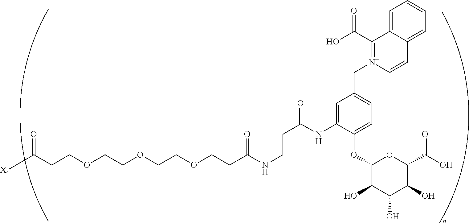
C(COCCOCCOCCC(NCCC(=O)NC1=CC(C[N+]2=C(C(O)=O)C3=CC=CC=C3C=C2)=CC=C1OC1C(O)C(O)C(O)C(C(O)=O)O1)=O)C([X1])=O
